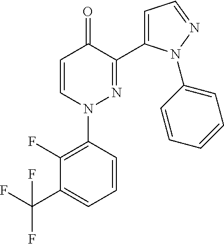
C1=CN(C2=C(F)C(C(F)(F)F)=CC=C2)N=C(C2=CC=NN2C2=CC=CC=C2)C1=O
